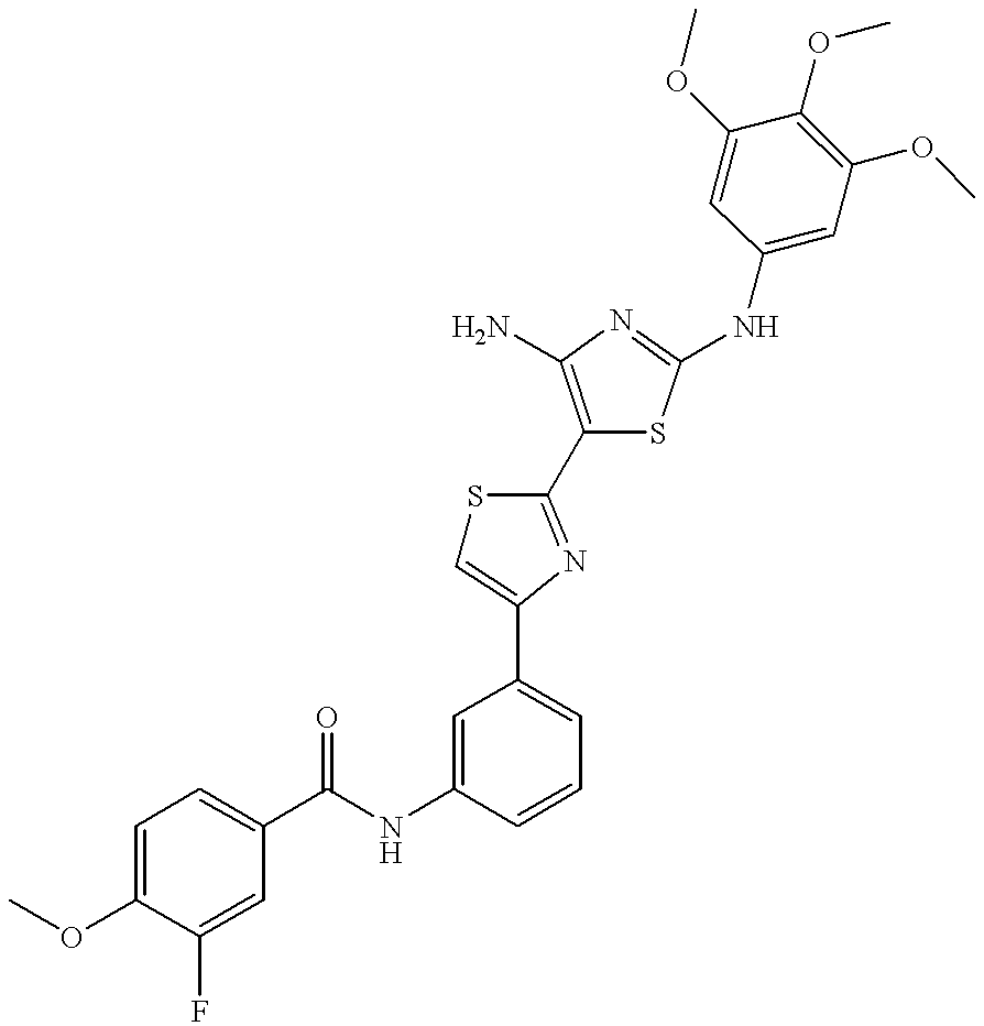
C(NC1=CC(C2=CSC(C3=C(N)N=C(NC4=CC(OC)=C(OC)C(OC)=C4)S3)=N2)=CC=C1)(=O)C1=CC=C(OC)C(F)=C1
